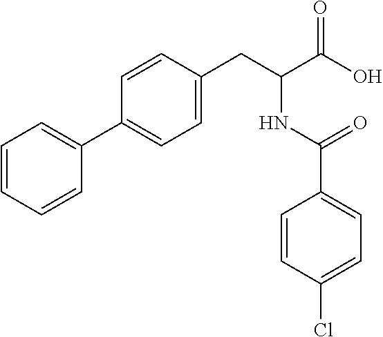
C1=CC=CC(C2=CC=C(CC(C(O)=O)NC(C3=CC=C(Cl)C=C3)=O)C=C2)=C1
